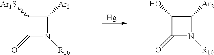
C1([Ar1S])C(=O)N([R10])C1[Ar2].[Hg].C1(O)C(=O)N([R10])C1[Ar2]
